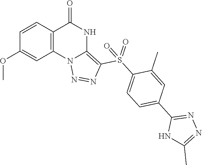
C1(OC)=CC2=C(C=C1)C(=O)NC1=C(S(C3=CC=C(C4=NN=C(C)N4)C=C3C)(=O)=O)N=NN21
